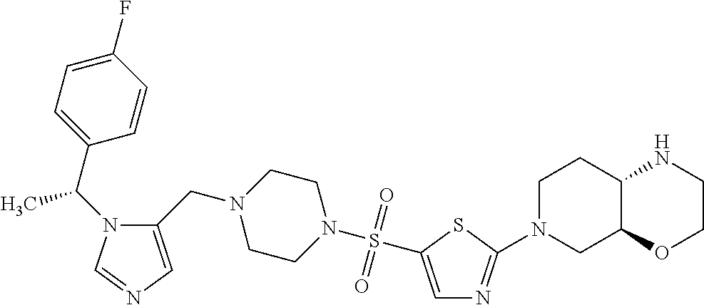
CC(C1=CC=C(F)C=C1)N1C(CN2CCN(S(=O)(=O)C3=CN=C(N4CC5C(CC4)NCCO5)S3)CC2)=CN=C1
